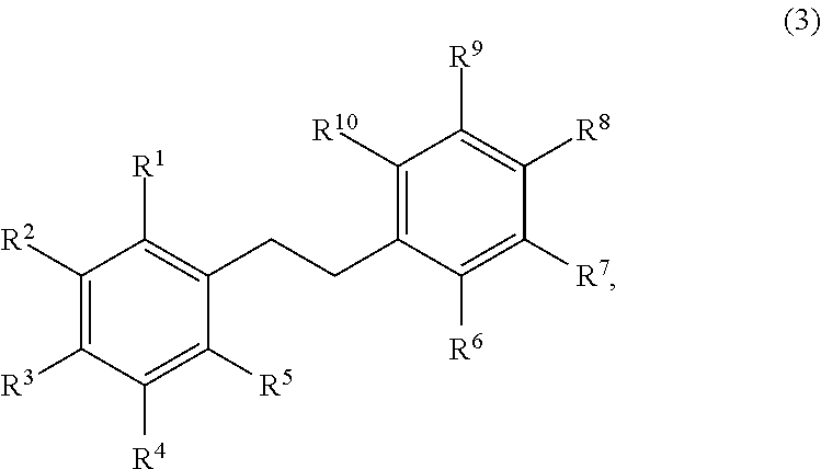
C1([R5])=C([R4])C([R3])=C([R2])C([R1])=C1CCC1=C([R10])C([R9])=C([R8])C([R7])=C1[R6]
